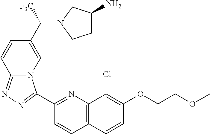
C1(C2=NN=C3N2C=C(C(N2CCC(N)C2)[F3C])C=C3)=NC2=C(C=C1)C=CC(OCCOC)=C2Cl
